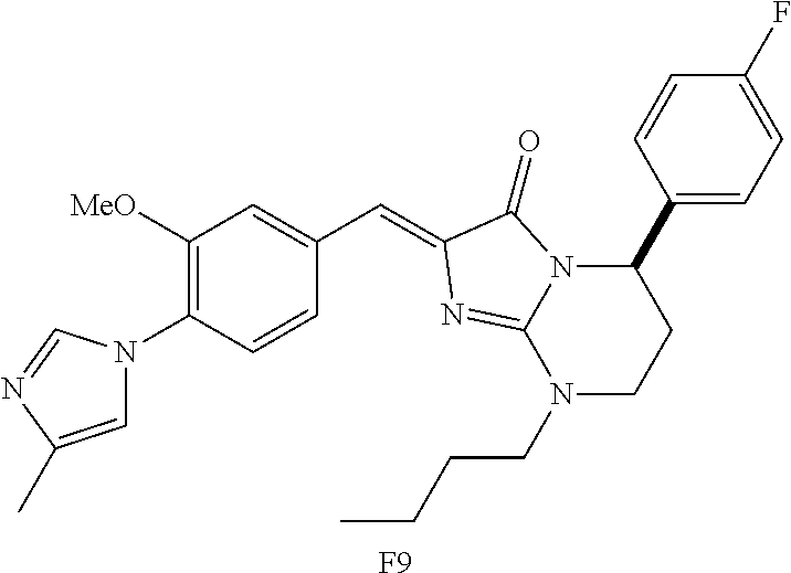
C1=C(C)N=CN1C1=C([MeO])C=C(C=C2C(=O)N3C(C4=CC=C(F)C=C4)CCN(CCCC)C3=N2)C=C1.[F9]
